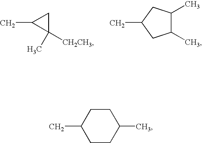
C1(C)([CH2CH3])CC1C.C1(C)CC(C)C(C)C1.CC1CCC(C)CC1
